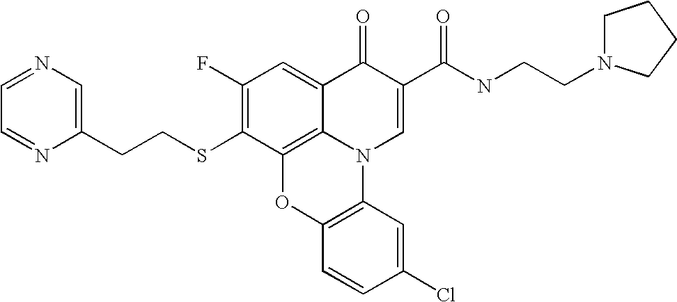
C1(F)=C(SCCC2=CN=CC=N2)C2=C3C(=C1)C(=O)C(C(NCCN1CCCC1)=O)=CN3C1=C(O2)C=CC(Cl)=C1
